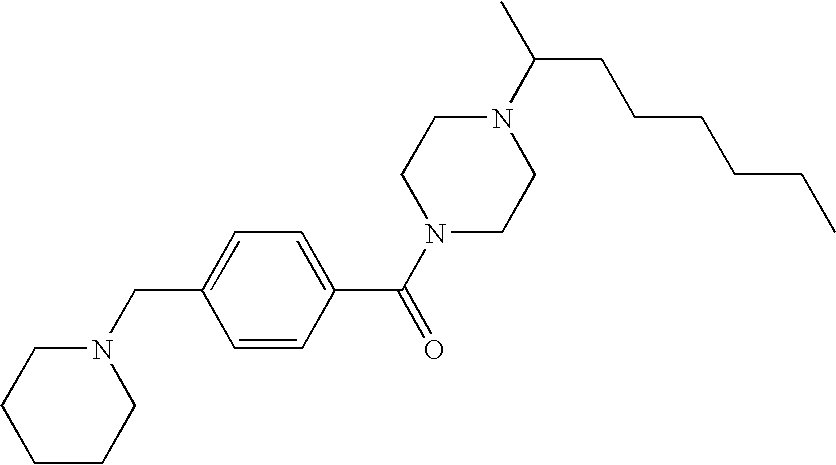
N1(C(CCCCCC)C)CCN(C(C2=CC=C(CN3CCCCC3)C=C2)=O)CC1
